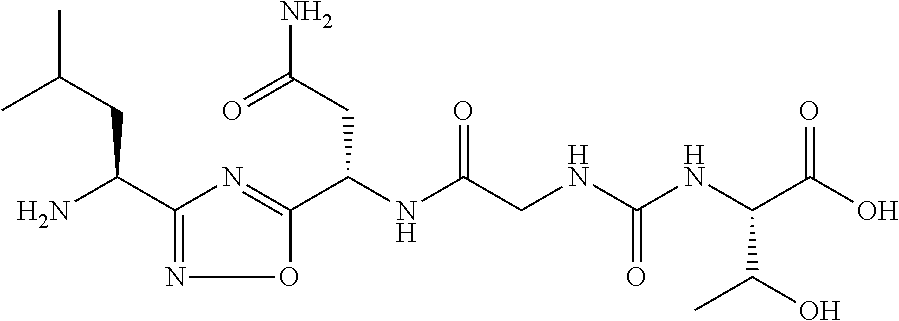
C1(C(N)CC(C)C)=NOC(C(NC(CNC(NC(C(O)=O)C(C)O)=O)=O)CC(N)=O)=N1
